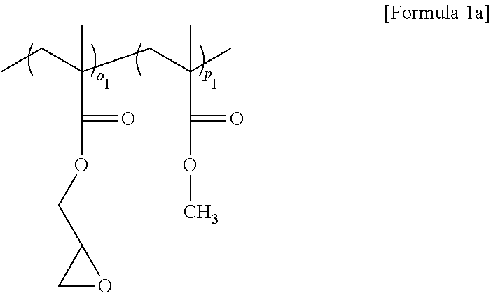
CCC(CC(C)(C)C(OC)=O)(C)C(=O)OCC1CO1
